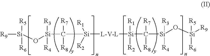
[L-V-L]([Si](C([Si](O[Si]([R9])([R5])[R6])([R3])[R4])([R7])[R8])([R1])[R2])[Si](C([Si](O[Si]([R9])([R5])[R6])([R3])[R4])([R7])[R8])([R1])[R2]
